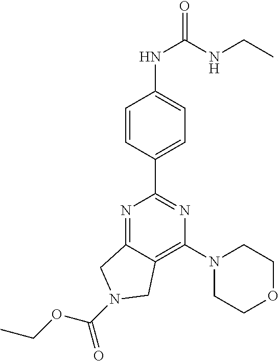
C1=CC(C2=NC(N3CCOCC3)=C3C(=N2)CN(C(OCC)=O)C3)=CC=C1NC(=O)NCC
